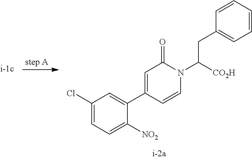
C1=C(C2=CC(Cl)=CC=C2[NO2])C=CN(C([CO2H])CC2=CC=CC=C2)C1=O
